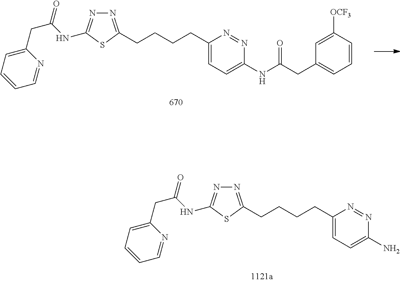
C1=CC=C(CC(NC2=NN=C(CCCCC3=CC=C(N)N=N3)S2)=O)N=C1.C1=CC=C(CC(NC2=NN=C(CCCCC3=CC=C(NC(=O)CC4=CC=CC([OCF3])=C4)N=N3)S2)=O)N=C1
